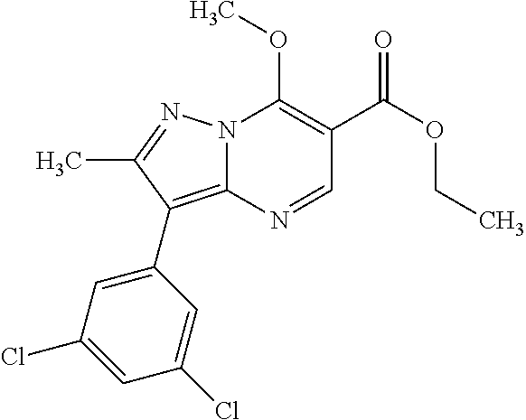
N12C(=C(C3=CC(Cl)=CC(Cl)=C3)C(C)=N1)N=CC(C(=O)OCC)=C2OC
